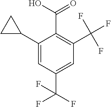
C1(C2CC2)=CC(C(F)(F)F)=CC(C(F)(F)F)=C1C(=O)O
